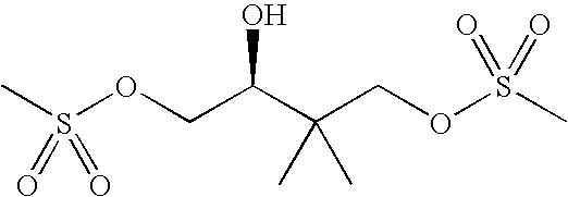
S(OCC(C(COS(C)(=O)=O)(C)C)O)(C)(=O)=O
